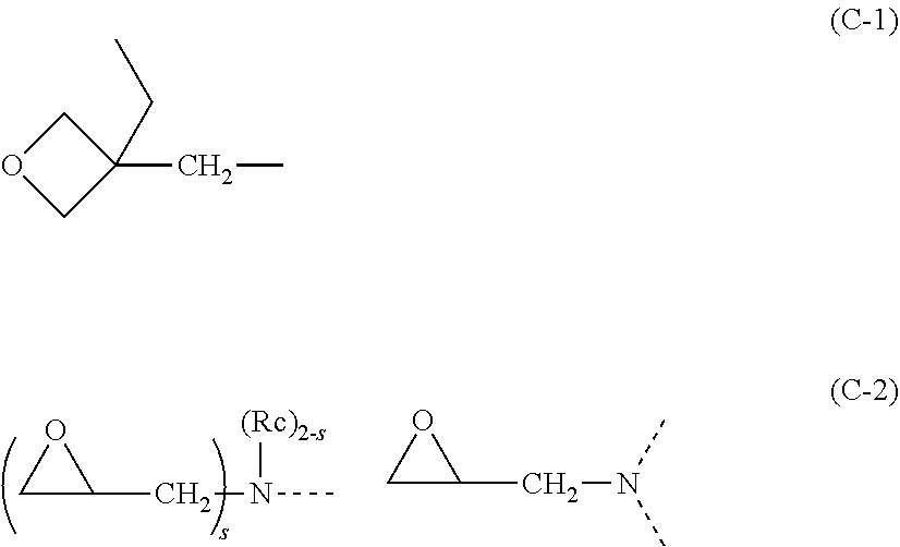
C1C(CN(C)[(Rc)2-s])O1.C1C(CN(C)C)O1.C1OCC1(CC)CC
